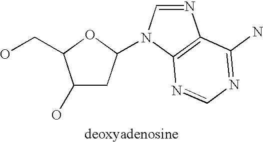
C1(O)CC(N2C=NC3=C2N=CN=C3N)OC1CO
